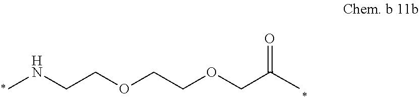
C(CNC)OCCOCC(=O)C
